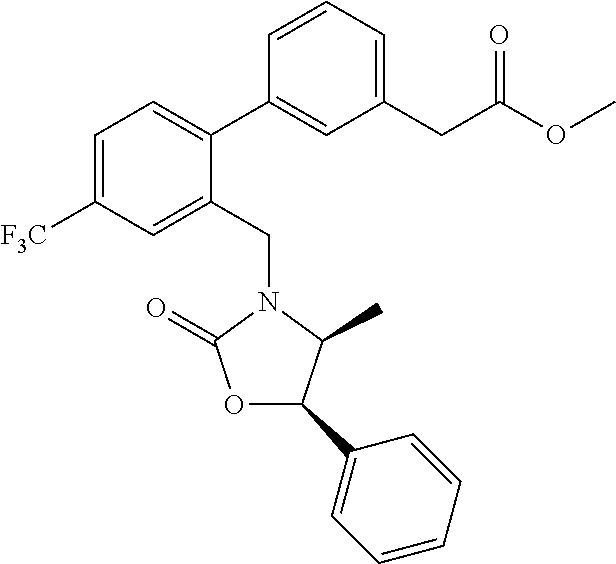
C1=C([F3C])C=C(CN2C(C)C(C3=CC=CC=C3)OC2=O)C(C2=CC(CC(=O)OC)=CC=C2)=C1
